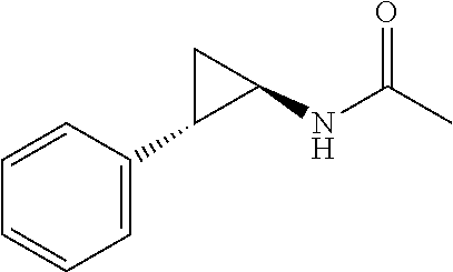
C1C(C2=CC=CC=C2)C1NC(C)=O
